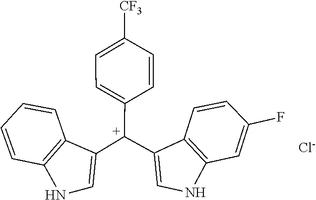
C1=CC2=C(C=C1)C([C+](C1=CC=C([CF3])C=C1)C1=CNC3=C1C=CC(F)=C3)=CN2.[Cl-]
